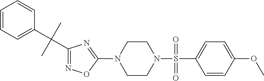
N1=C(C(C2=CC=CC=C2)(C)C)N=C(N2CCN(S(=O)(C3=CC=C(OC)C=C3)=O)CC2)O1
